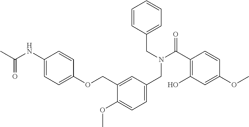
C1(OC)=CC=C(CN(CC2=CC=CC=C2)C(C2=C(O)C=C(OC)C=C2)=O)C=C1COC1=CC=C(NC(C)=O)C=C1
